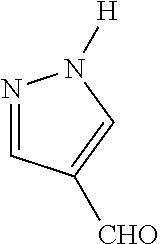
N1=CC([CHO])=CN1[H]
